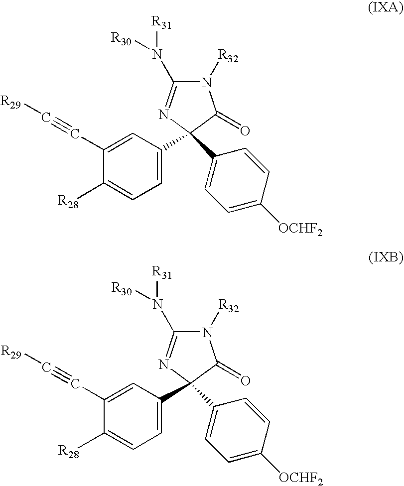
N1([R32])C(N([R31])[R30])=NC(C2=CC=C([R28])C(C#C[R29])=C2)(C2=CC=C([OCHF2])C=C2)C1=O.N1([R32])C(N([R31])[R30])=NC(C2=CC=C([R28])C(C#C[R29])=C2)(C2=CC=C([OCHF2])C=C2)C1=O
